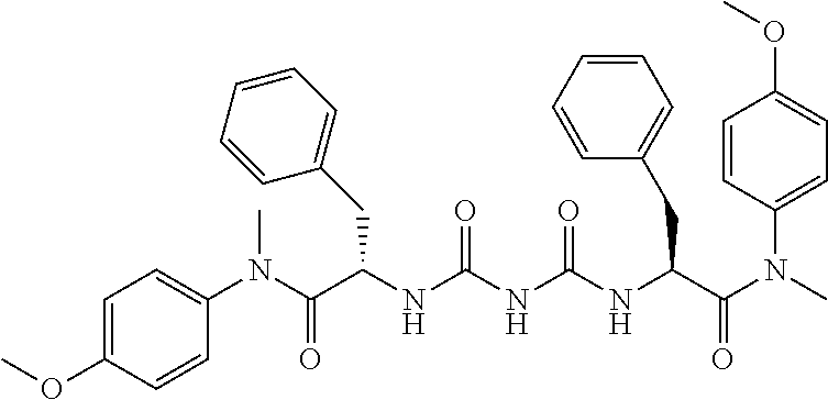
C(C(NC(NC(NC(C(N(C)C1=CC=C(OC)C=C1)=O)CC1=CC=CC=C1)=O)=O)CC1=CC=CC=C1)(N(C)C1=CC=C(OC)C=C1)=O
